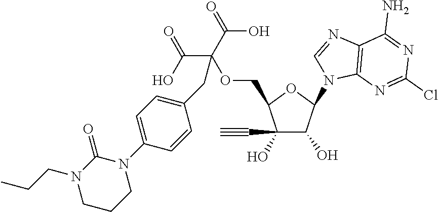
C1(C#C)(O)C(O)C(N2C3=C(N=C2)C(N)=NC(Cl)=N3)OC1COC(C(O)=O)(C(O)=O)CC1=CC=C(N2C(=O)N(CCC)CCC2)C=C1
